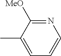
N1=C([MeO])C(C)=CC=C1
